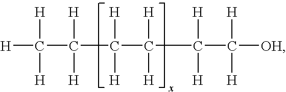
[H]C(C(C(C(C(C([OH])([H])[H])([H])[H])([H])[H])([H])[H])([H])[H])([H])[H]
